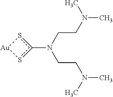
C(CN(CCN(C)C)c1s[Au]s1)N(C)C
